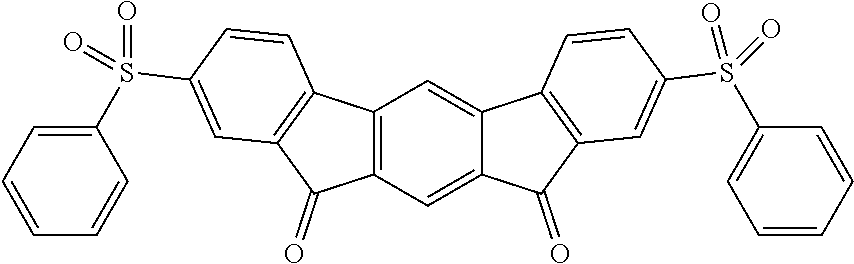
C12=C(C=C3C(=C1)C1=C(C3=O)C=C(S(C3=CC=CC=C3)(=O)=O)C=C1)C(=O)C1=C2C=CC(S(C2=CC=CC=C2)(=O)=O)=C1
